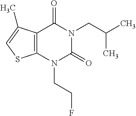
C12=C(N(CCF)C(=O)N(CC(C)C)C1=O)SC=C2C
